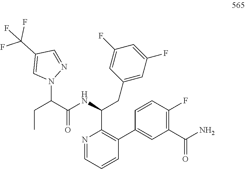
N1=CC=CC(C2=CC(C(N)=O)=C(F)C=C2)=C1C(NC(C(N1C=C(C(F)(F)F)C=N1)CC)=O)CC1=CC(F)=CC(F)=C1
